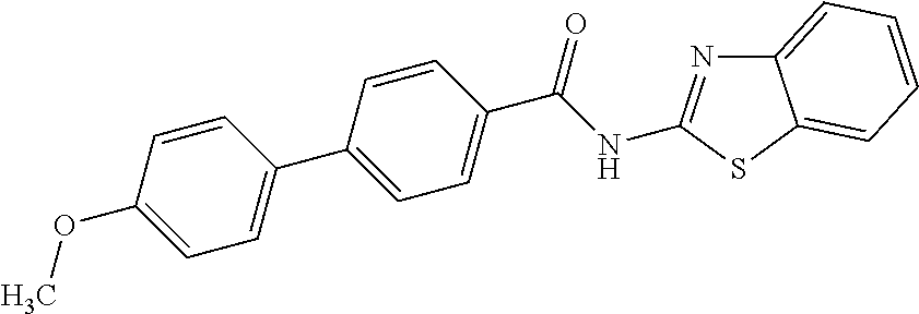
C1=CC(C(NC2=NC3=CC=CC=C3S2)=O)=CC=C1C1=CC=C(OC)C=C1
